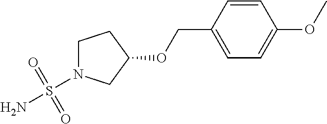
C1N(S(N)(=O)=O)CC(OCC2=CC=C(OC)C=C2)C1
